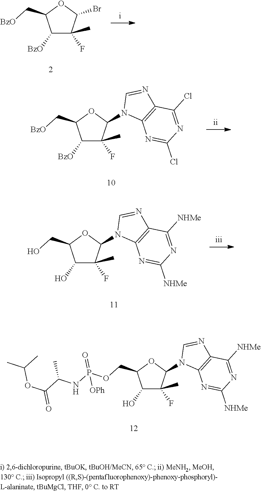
C1(O)C(F)(C)C(N2C3=C(N=C2)C([NHMe])=NC([NHMe])=N3)OC1COP(NC(C(OC(C)C)=O)C)(=O)[OPh].C1([BzO])C(F)(C)C(Br)OC1C[BzO].C1([BzO])C(F)(C)C(N2C3=C(N=C2)C(Cl)=NC(Cl)=N3)OC1C[BzO].C1(O)C(F)(C)C(N2C3=C(N=C2)C([NHMe])=NC([NHMe])=N3)OC1CO
